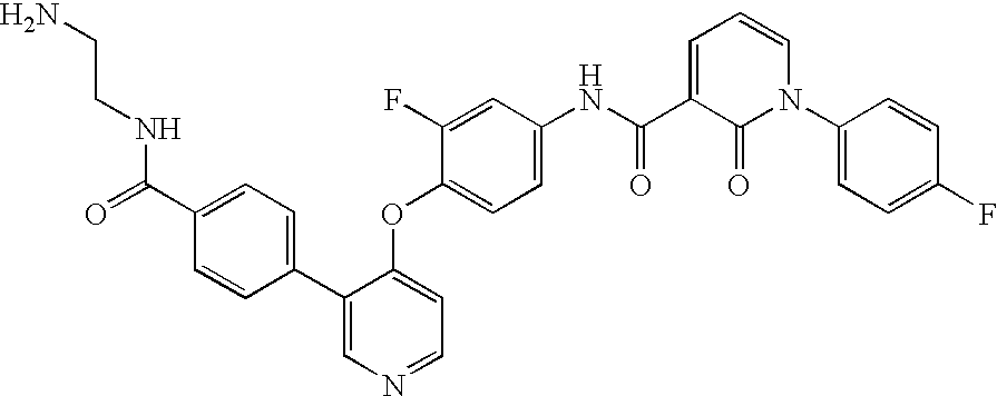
C1(C2=CC=C(C(NCCN)=O)C=C2)=CN=CC=C1OC1=CC=C(NC(C2=CC=CN(C3=CC=C(F)C=C3)C2=O)=O)C=C1F
